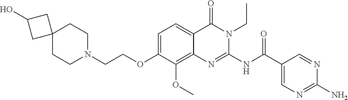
C1=C(OCCN2CCC3(CC2)CC(O)C3)C(OC)=C2C(=C1)C(=O)N(CC)C(NC(C1=CN=C(N)N=C1)=O)=N2
